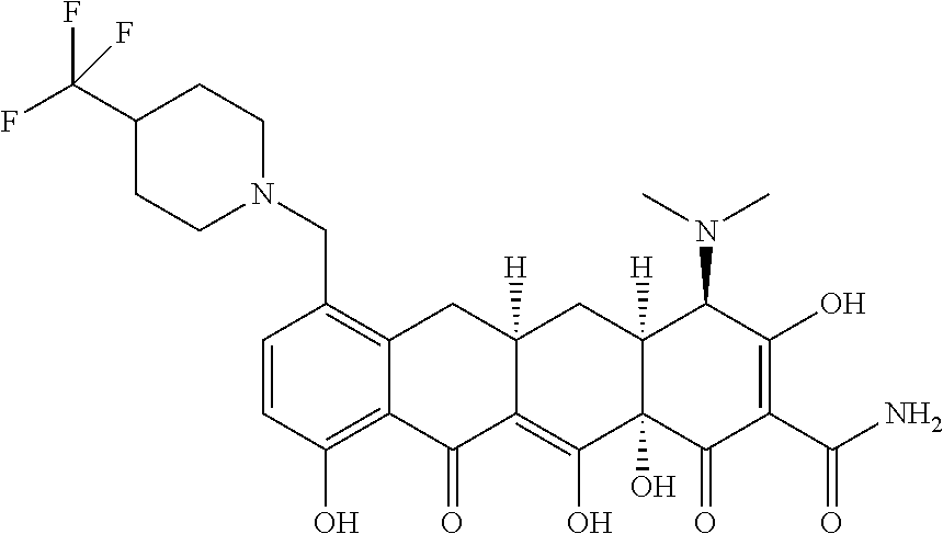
C1=CC(O)=C2C(=C1CN1CCC(C(F)(F)F)CC1)CC1([H])C(=C(O)C3(O)C([H])(C1)C(N(C)C)C(O)=C(C(=O)N)C3=O)C2=O
